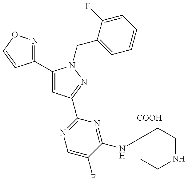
C1(C2=CC(C3=NC=C(F)C(NC4([COOH])CCNCC4)=N3)=NN2CC2=CC=CC=C2F)=NOC=C1
